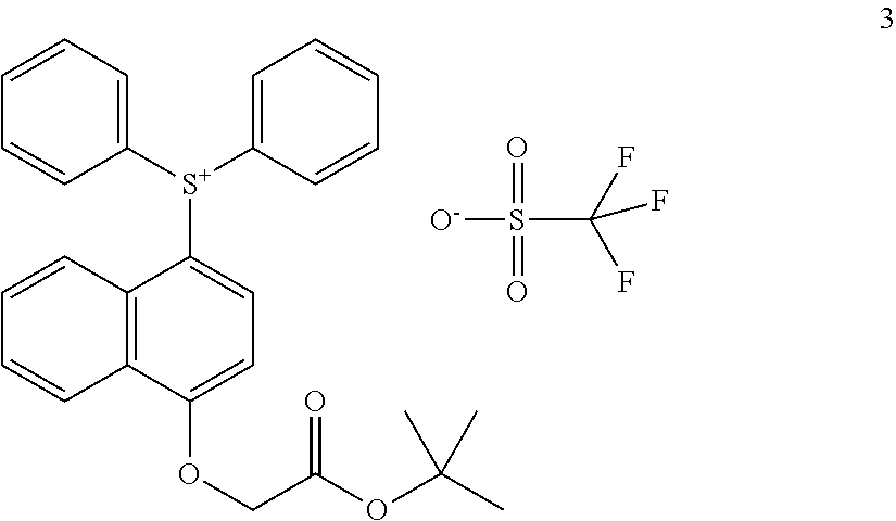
C1=C(OCC(=O)OC(C)(C)C)C2=C(C([S+](C3=CC=CC=C3)C3=CC=CC=C3)=C1)C=CC=C2.[O-]S(=O)(=O)C(F)(F)F
